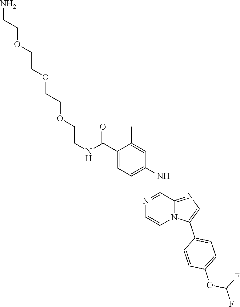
C1=C(NC2=NC=CN3C2=NC=C3C2=CC=C(OC(F)F)C=C2)C=C(C)C(C(NCCOCCOCCOCCN)=O)=C1
